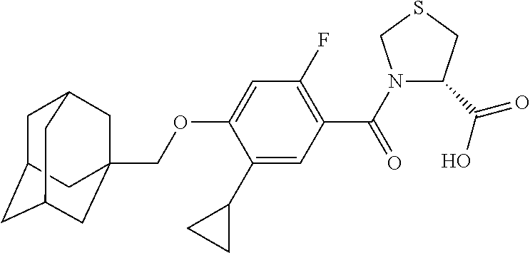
C1C2CC3CC(COC4=CC(F)=C(C(N5C(C(O)=O)CSC5)=O)C=C4C4CC4)(CC1C3)C2
